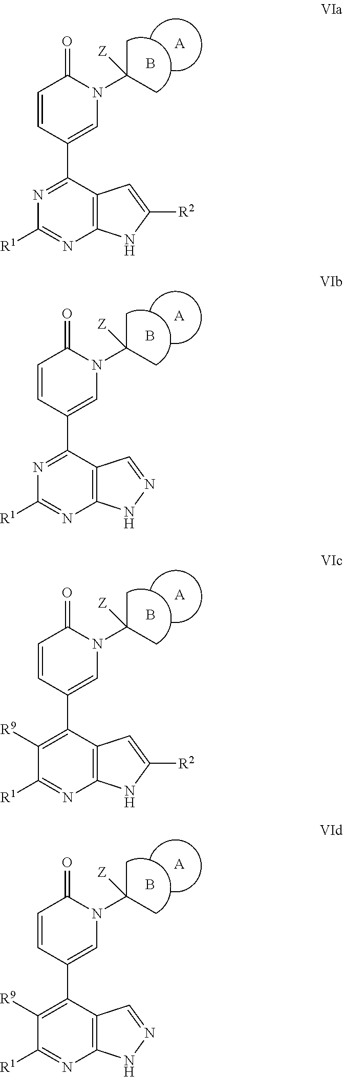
N1=C(C2=CN(C([Z])(C)C)C(=O)C=C2)C2=C(N=C1[R1])NC([R2])=C2.B.[A].N1=C(C2=CN(C([Z])(C)C)C(=O)C=C2)C2=C(N=C1[R1])NN=C2.B.[A].C1([R9])=C(C2=CN(C([Z])(C)C)C(=O)C=C2)C2=C(N=C1[R1])NC([R2])=C2.B.[A].C1([R9])=C(C2=CN(C([Z])(C)C)C(=O)C=C2)C2=C(N=C1[R1])NN=C2.B.[A]
